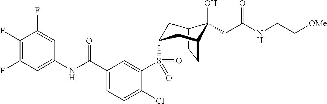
C12CCC(CC(S(C3=CC(C(NC4=CC(F)=C(F)C(F)=C4)=O)=CC=C3Cl)(=O)=O)C1)C2(O)CC(NCC[OMe])=O
